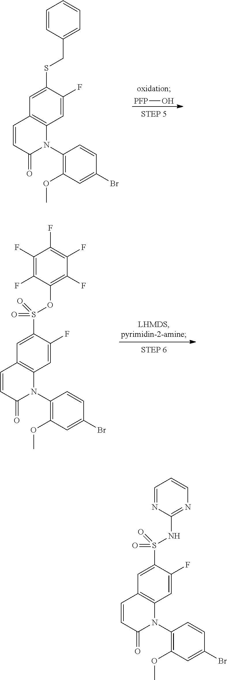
[PFP]O.C1(SCC2=CC=CC=C2)=CC2=C(C=C1F)N(C1=C(OC)C=C(Br)C=C1)C(=O)C=C2.C1(S(OC2=C(F)C(F)=C(F)C(F)=C2F)(=O)=O)=CC2=C(C=C1F)N(C1=C(OC)C=C(Br)C=C1)C(=O)C=C2.C1(S(NC2=NC=CC=N2)(=O)=O)=CC2=C(C=C1F)N(C1=C(OC)C=C(Br)C=C1)C(=O)C=C2
